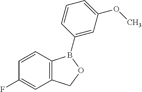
C12=C(C=CC(F)=C1)B(C1=CC(OC)=CC=C1)OC2
